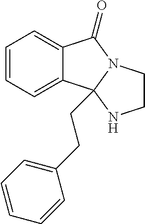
C12=CC=CC=C1C1(CCC3=CC=CC=C3)N(C2=O)CCN1
